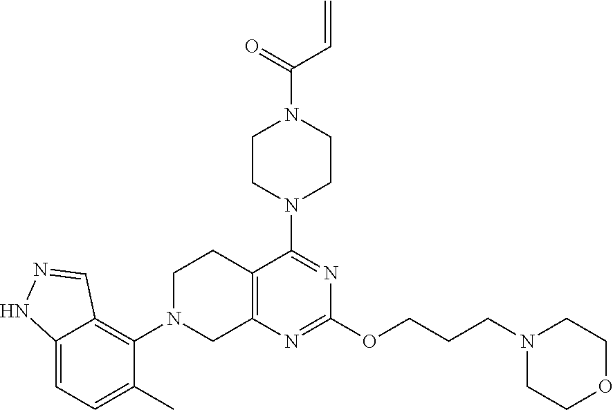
C12=C(N=C(OCCCN3CCOCC3)N=C1N1CCN(C(=O)C=C)CC1)CN(C1=C3C(=CC=C1C)NN=C3)CC2
